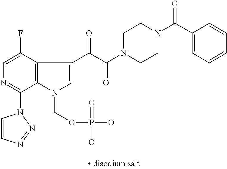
C1N(C(C(C2=CN(COP(=O)(O)O)C3=C2C(F)=CN=C3N2C=CN=N2)=O)=O)CCN(C(C2=CC=CC=C2)=O)C1
